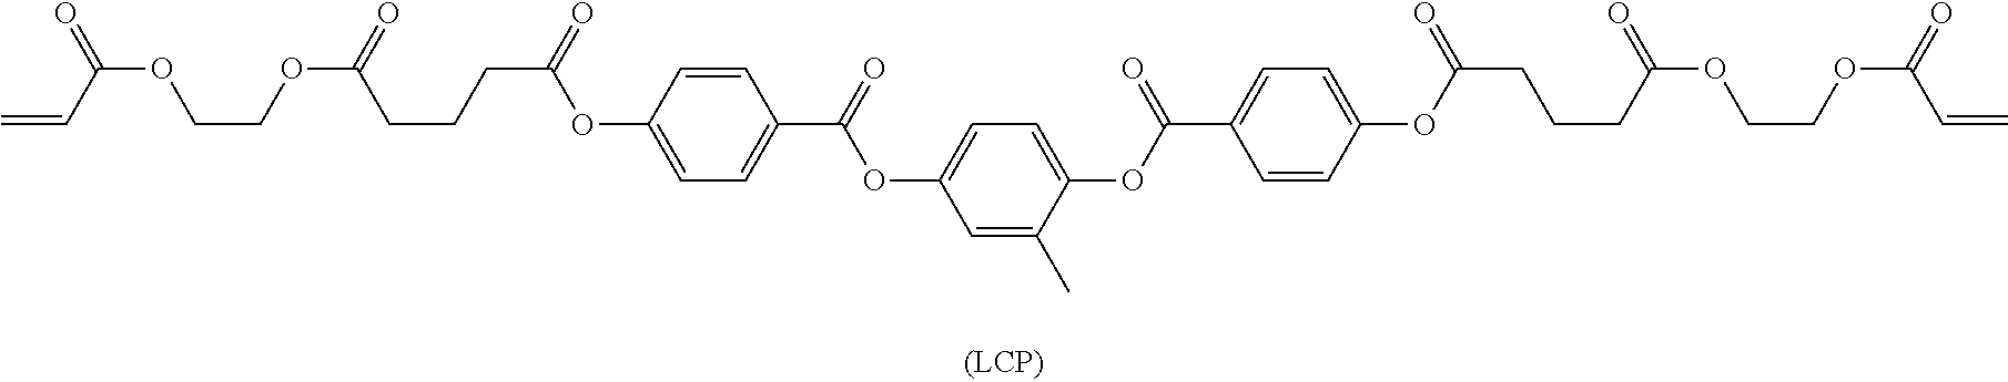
C=CC(OCCOC(CCCC(OC1=CC=C(C(=O)OC2=CC=C(OC(C3=CC=C(OC(CCCC(OCCOC(C=C)=O)=O)=O)C=C3)=O)C(C)=C2)C=C1)=O)=O)=O
